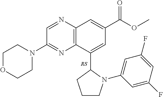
C1CN(C2=CC(F)=CC(F)=C2)C(C2=CC(C(=O)OC)=CC3=C2N=C(N2CCOCC2)C=N3)C1
